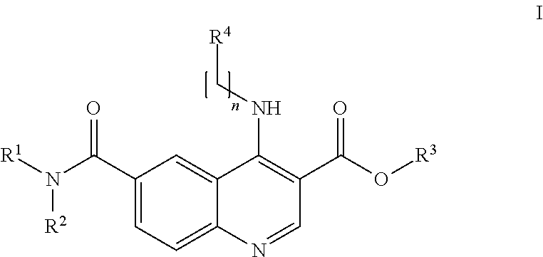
C1(C(N([R1])[R2])=O)=CC=C2C(=C1)C(NC[R4])=C(C(O[R3])=O)C=N2
